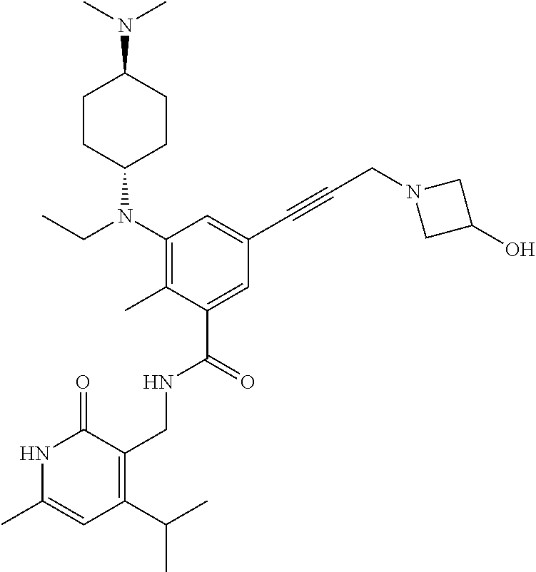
C1(N(CC)C2CCC(N(C)C)CC2)=C(C)C(C(=O)NCC2=C(C(C)C)C=C(C)NC2=O)=CC(C#CCN2CC(O)C2)=C1
